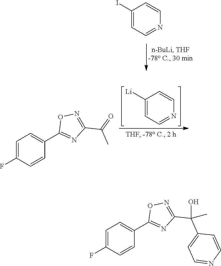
C1(I)=CC=NC=C1.C1([Li])=CC=NC=C1.C1=C(F)C=CC(C2=NC(C(=O)C)=NO2)=C1.C1=C(F)C=CC(C2=NC(C(C3=CC=NC=C3)(O)C)=NO2)=C1
